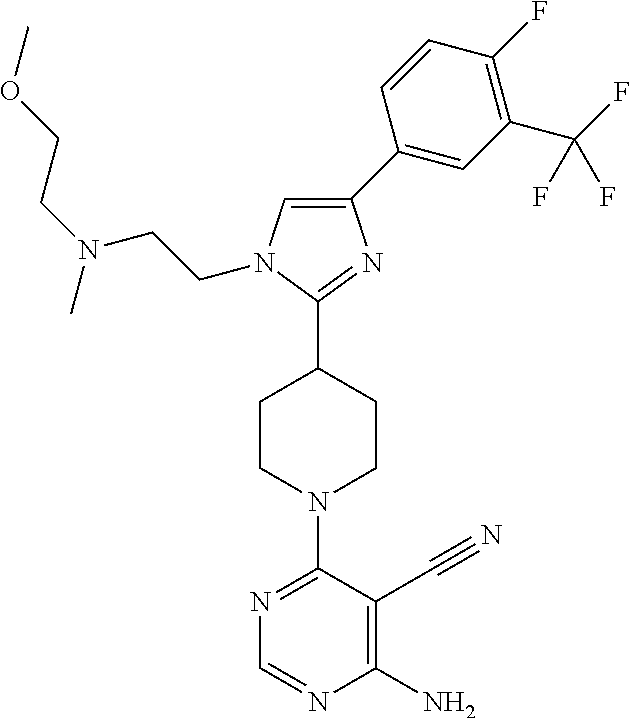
C1=C(C2=CC(C(F)(F)F)=C(F)C=C2)N=C(C2CCN(C3=NC=NC(N)=C3C#N)CC2)N1CCN(CCOC)C
